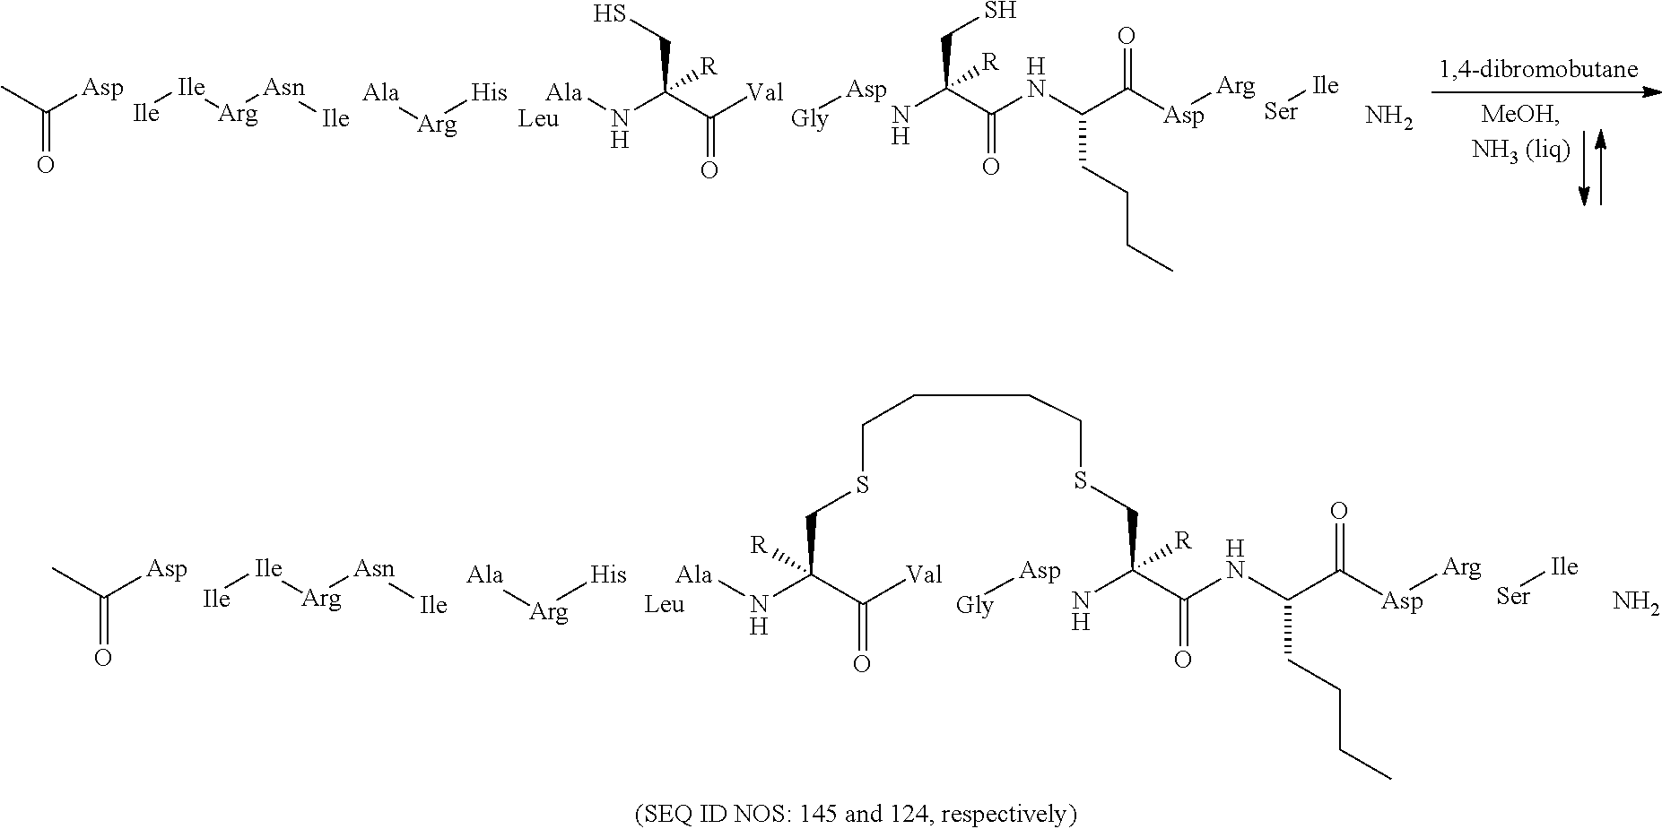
CC([Asp])=O.[Ser][Ile].NC(C(NC(C([Asp][Arg])=O)CCCC)=O)(CS)[R].[Gly][Asp].[Ala]NC(C([Val])=O)(CS)[R].[Leu].[Ala][Arg][His].[Ile][Ile][Arg][Asn][Ile].N.CC([Asp])=O.[Ser][Ile].[Gly][Asp].[Leu].[Ala][Arg][His].[Ile][Ile][Arg][Asn][Ile].N.[Ala]NC(C([Val])=O)([R])CSCCCCSCC(N)(C(NC(C([Asp][Arg])=O)CCCC)=O)[R]
